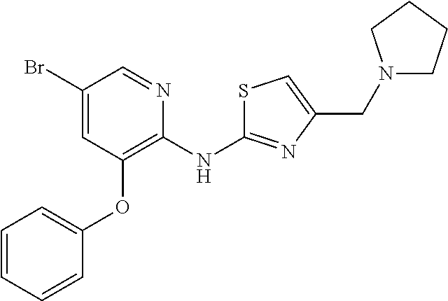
BrC1=CC(OC2=CC=CC=C2)=C(NC2=NC(CN3CCCC3)=CS2)N=C1
